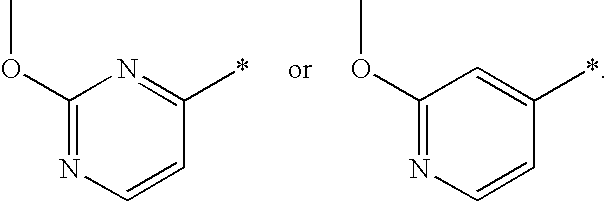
C1(OC)=NC=CC(*)=N1.C1(OC)=NC=CC(*)=C1
